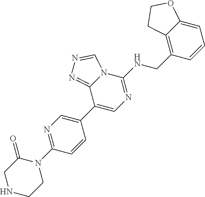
C1(N2C(=O)CNCC2)=NC=C(C2=CN=C(NCC3=C4C(=CC=C3)OCC4)N3C2=NN=C3)C=C1
